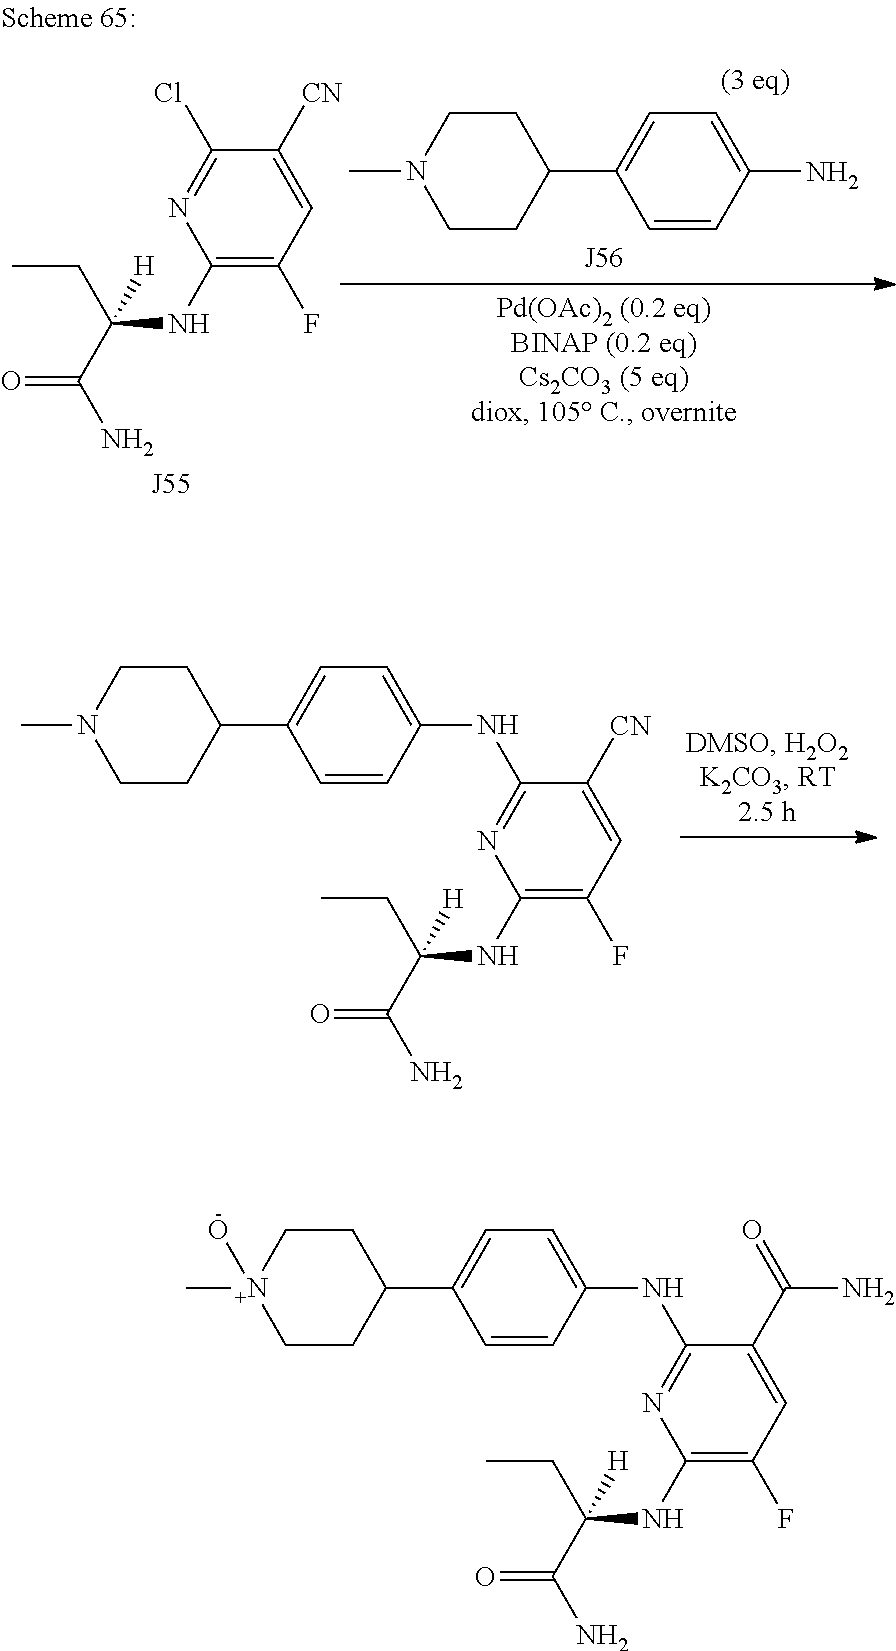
C1(NC(CC)(C(=O)N)[H])=C(F)C=C([CN])C(Cl)=N1.C1CC(C2=CC=C(N)C=C2)CCN1C.C1(NC(CC)(C(=O)N)[H])=C(F)C=C([CN])C(NC2=CC=C(C3CCN(C)CC3)C=C2)=N1.C1(NC(CC)(C(=O)N)[H])=C(F)C=C(C(N)=O)C(NC2=CC=C(C3CC[N+](C)(O)CC3)C=C2)=N1
